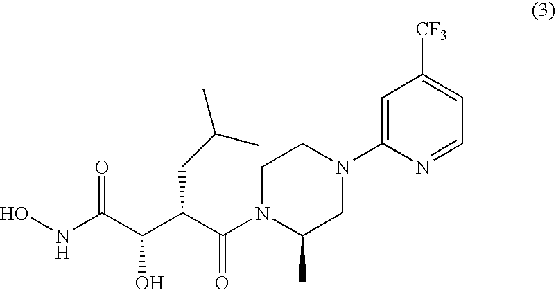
ONC(C(C(C(N1C(C)CN(C2=CC([CF3])=CC=N2)CC1)=O)CC(C)C)O)=O
